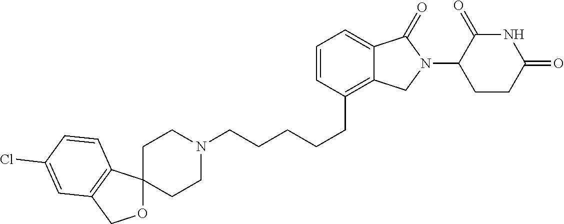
N1(CCCCCC2=C3C(=CC=C2)C(=O)N(C2C(=O)NC(=O)CC2)C3)CCC2(CC1)OCC1=C2C=CC(Cl)=C1
